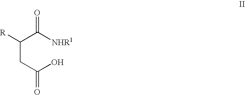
C(CC(O)=O)(C([NHR1])=O)[R]
